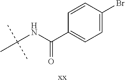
CC(NC(=O)C1=CC=C(Br)C=C1)(C)C
